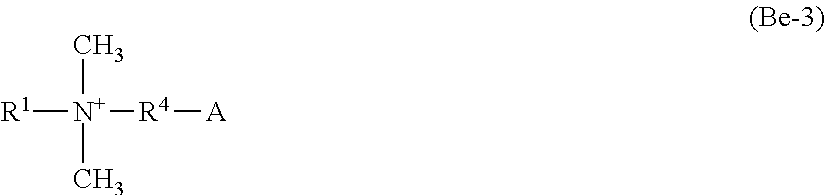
[R1][N+](C)(C)[R4][A]
